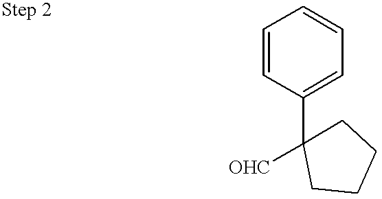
C1=CC(C2([OHC])CCCC2)=CC=C1
